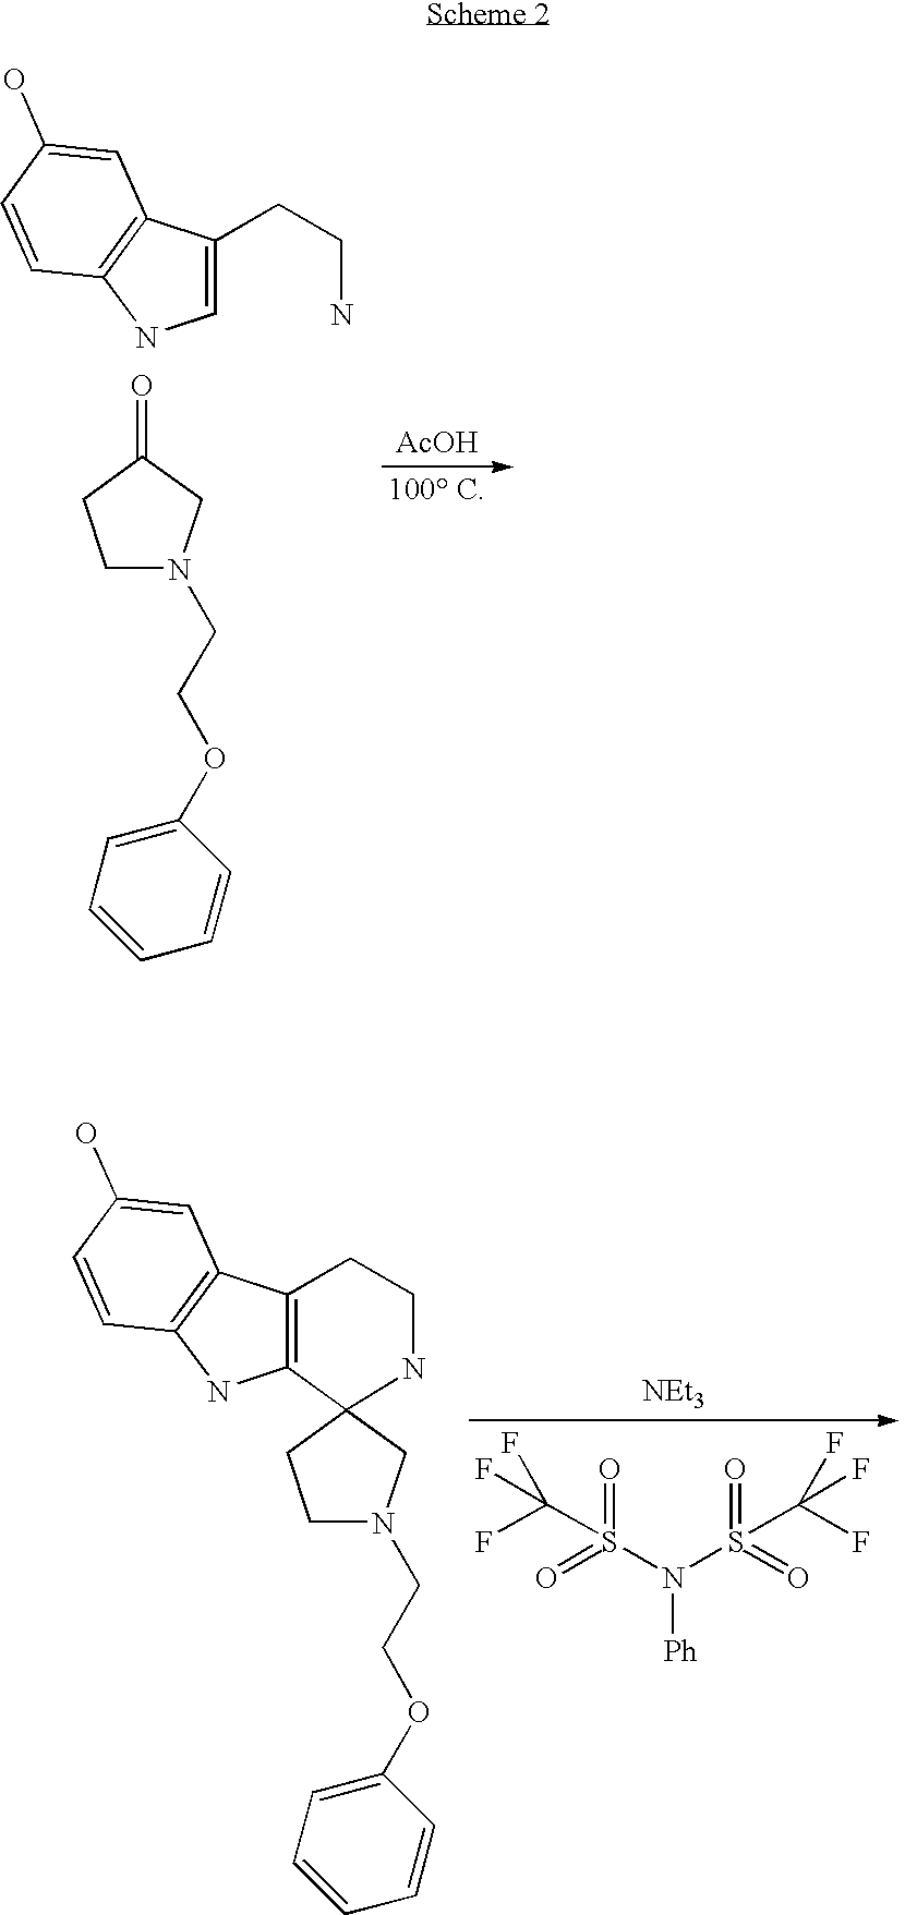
C1=C(CCN)C2=C(N1)C=CC(O)=C2.C1N(CCOC2=CC=CC=C2)CC(=O)C1.[AcOH].C12=C(C3=C(N1)C=CC(O)=C3)CCNC21CN(CCOC2=CC=CC=C2)CC1.FC(F)(S(=O)(=O)N([Ph])S(=O)(=O)C(F)(F)F)F.[NEt3]
